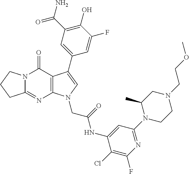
C12=NC3=C(C(=O)N1CCC2)C(C1=CC(C(N)=O)=C(O)C(F)=C1)=CN3CC(NC1=CC(N2CCN(CCOC)CC2C)=NC(F)=C1Cl)=O
